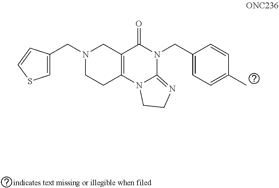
C12=C(N3C(=NCC3)N(CC3=CC=C(C)C=C3)C1=O)CCN(CC1=CSC=C1)C2
